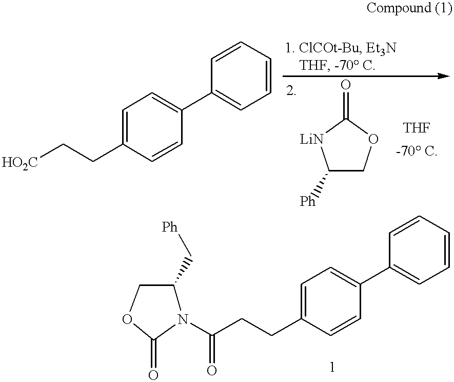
C1=C(CC[HO2C])C=CC(C2=CC=CC=C2)=C1.C1([Ph])COC(=O)[LiN]1.[-70 C].C1=C(CCC(=O)N2C(C[Ph])COC2=O)C=CC(C2=CC=CC=C2)=C1
